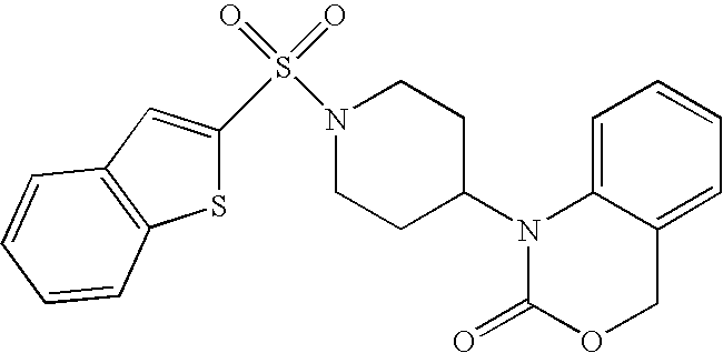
C1=C2C(=CC=C1)COC(=O)N2C1CCN(S(=O)(=O)C2=CC3=C(S2)C=CC=C3)CC1
